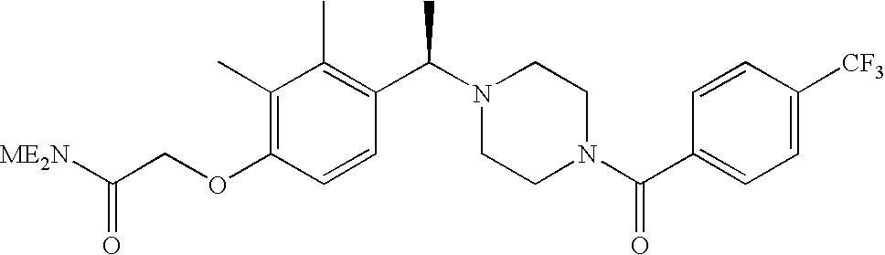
C(COC1=C(C)C(C)=C(C(N2CCN(C(C3=CC=C([CF3])C=C3)=O)CC2)C)C=C1)([ME2N])=O
